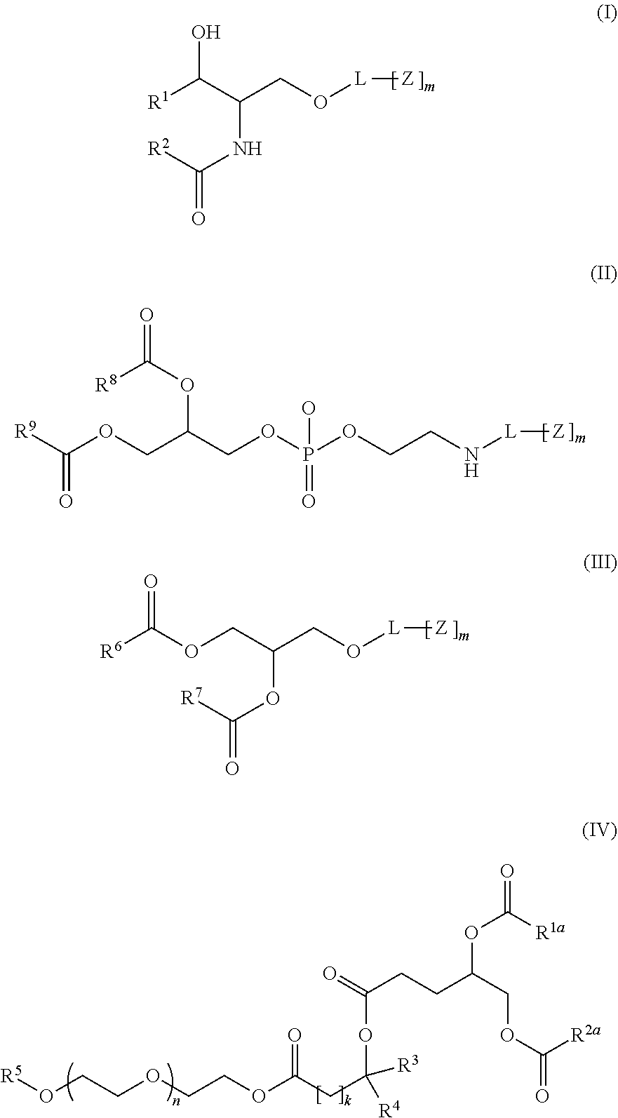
[R1]C(C(CO[L][Z])NC([R2])=O)O.[R9]C(OCC(COP(OCCN[L][Z])(=O)O)OC(=O)[R8])=O.[R6]C(OCC(CO[L][Z])OC([R7])=O)=O.[R5]OCCOCCOC(=O)CC(OC(=O)CCC(COC(=O)[R2a])OC([R1a])=O)([R4])[R3]
